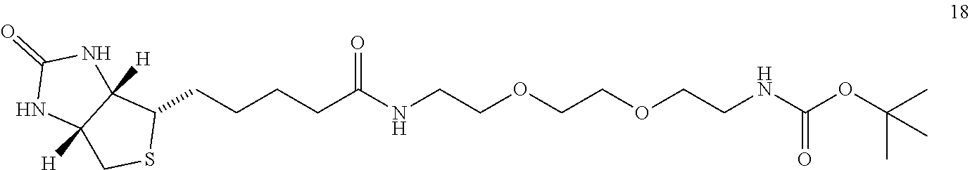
C1(CCCCC(NCCOCCOCCNC(OC(C)(C)C)=O)=O)C2([H])C([H])(CS1)NC(=O)N2
